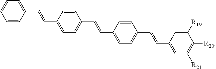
C1(C=CC2=CC=C(C=CC3=CC=CC=C3)C=C2)=CC=C(C=CC2=CC([R21])=C([R20])C([R19])=C2)C=C1
